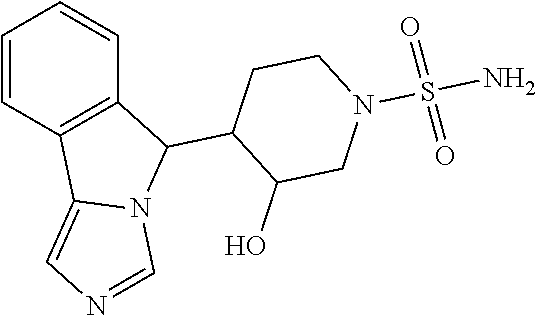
C1=CC2=C(C=C1)C(C1CCN(S(=O)(=O)N)CC1O)N1C2=CN=C1
